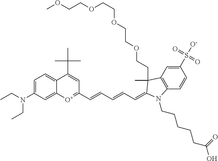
C1=C(N(CC)CC)C=C2C(=C1)C(C(C)(C)C)=CC(C=CC=CC=C1C(C)(CCOCCOCCOCCOC)C3=C(C=CC(S([O-])(=O)=O)=C3)N1CCCCCC(O)=O)=[O+]2
